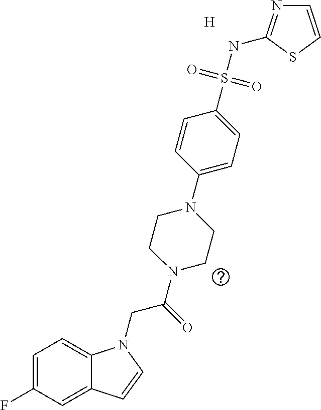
[H].C1=C(F)C=C2C(=C1)N(CC(N1CCN(C3=CC=C(S(NC4=NC=CS4)(=O)=O)C=C3)CC1)=O)C=C2
